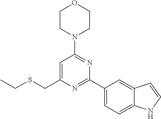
C1CN(C2=NC(C3=CC=C4C(=C3)C=CN4)=NC(CSCC)=C2)CCO1
